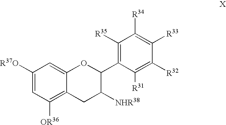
C1([R37O])=CC([OR36])=C2C(=C1)OC(C1=C([R35])C([R34])=C([R33])C([R32])=C1[R31])C([NHR38])C2
